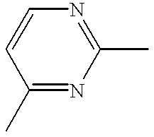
C1(C)=NC(C)=NC=C1
